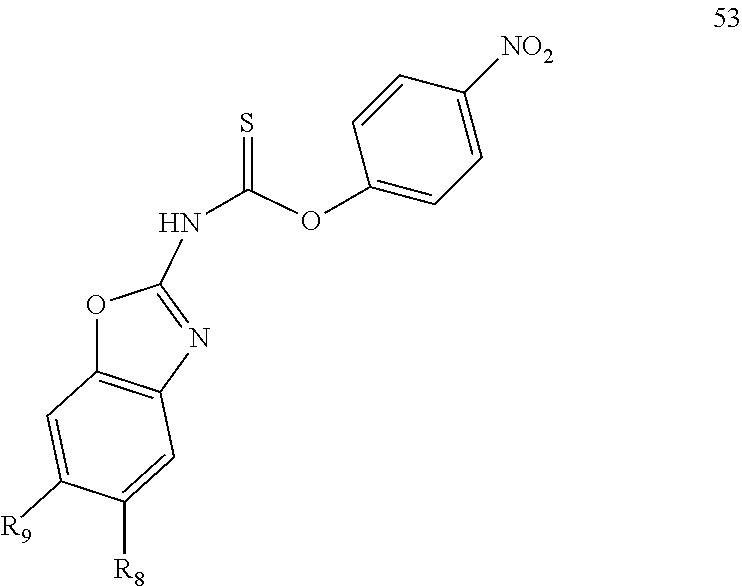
O1C2=C(N=C1NC(OC1=CC=C([NO2])C=C1)=S)C=C([R8])C([R9])=C2
